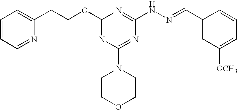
C1=CC=NC(CCOC2=NC(N3CCOCC3)=NC(NN=CC3=CC([OCH3])=CC=C3)=N2)=C1
